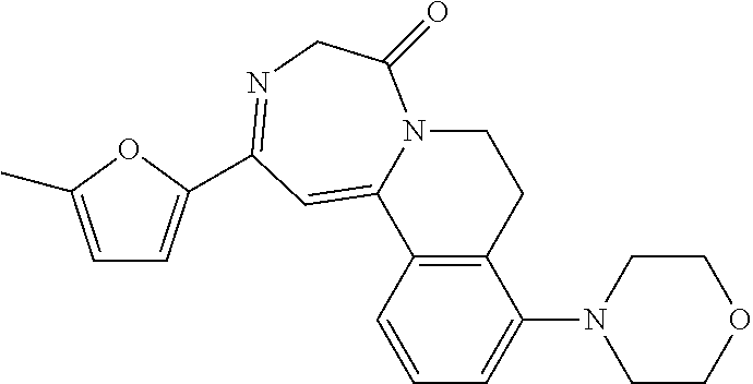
C1=CC2=C(C(N3CCOCC3)=C1)CCN1C2=CC(C2=CC=C(C)O2)=NCC1=O
